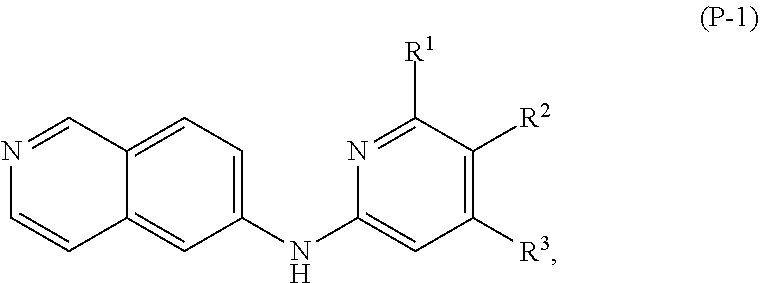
C1(NC2=CC([R3])=C([R2])C([R1])=N2)=CC=C2C(=C1)C=CN=C2
